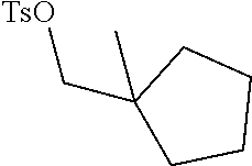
[TsO]CC1(C)CCCC1
